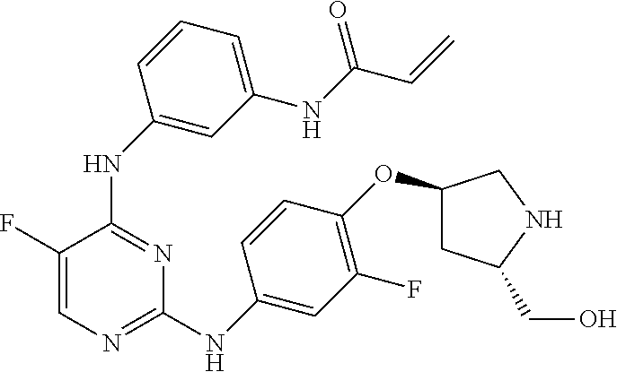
C1=C(F)C(NC2=CC(NC(=O)C=C)=CC=C2)=NC(NC2=CC(F)=C(OC3CC(CO)NC3)C=C2)=N1
